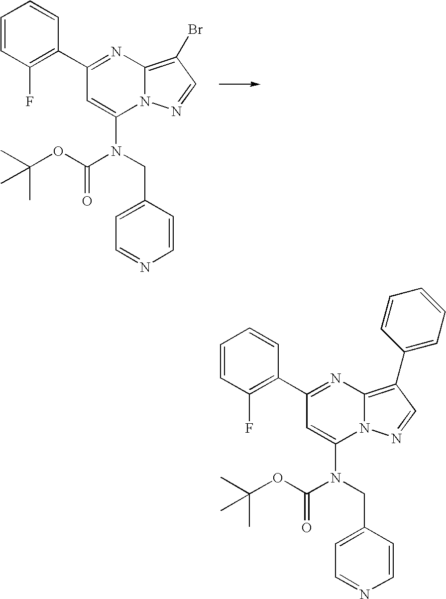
C1=CC(F)=C(C2=NC3=C(Br)C=NN3C(N(CC3=CC=NC=C3)C(=O)OC(C)(C)C)=C2)C=C1.C1=CC(F)=C(C2=NC3=C(C4=CC=CC=C4)C=NN3C(N(CC3=CC=NC=C3)C(=O)OC(C)(C)C)=C2)C=C1
